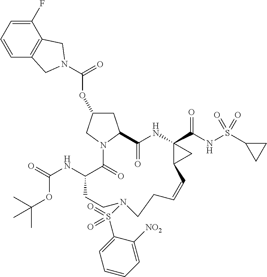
C1=CC=C(F)C2=C1CN(C(OC1CC3N(C1)C(=O)C(NC(=O)OC(C)(C)C)CCN(S(C1=CC=CC=C1[NO2])(=O)=O)CCC=CC1C(C(NS(C4CC4)(=O)=O)=O)(NC3=O)C1)=O)C2
